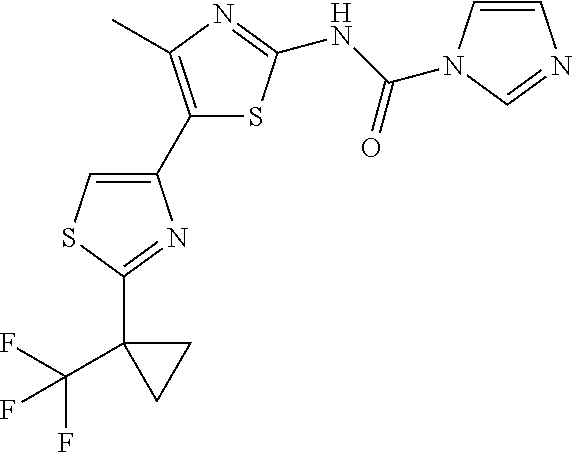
C1=CN(C(NC2=NC(C)=C(C3=CSC(C4(C(F)(F)F)CC4)=N3)S2)=O)C=N1
